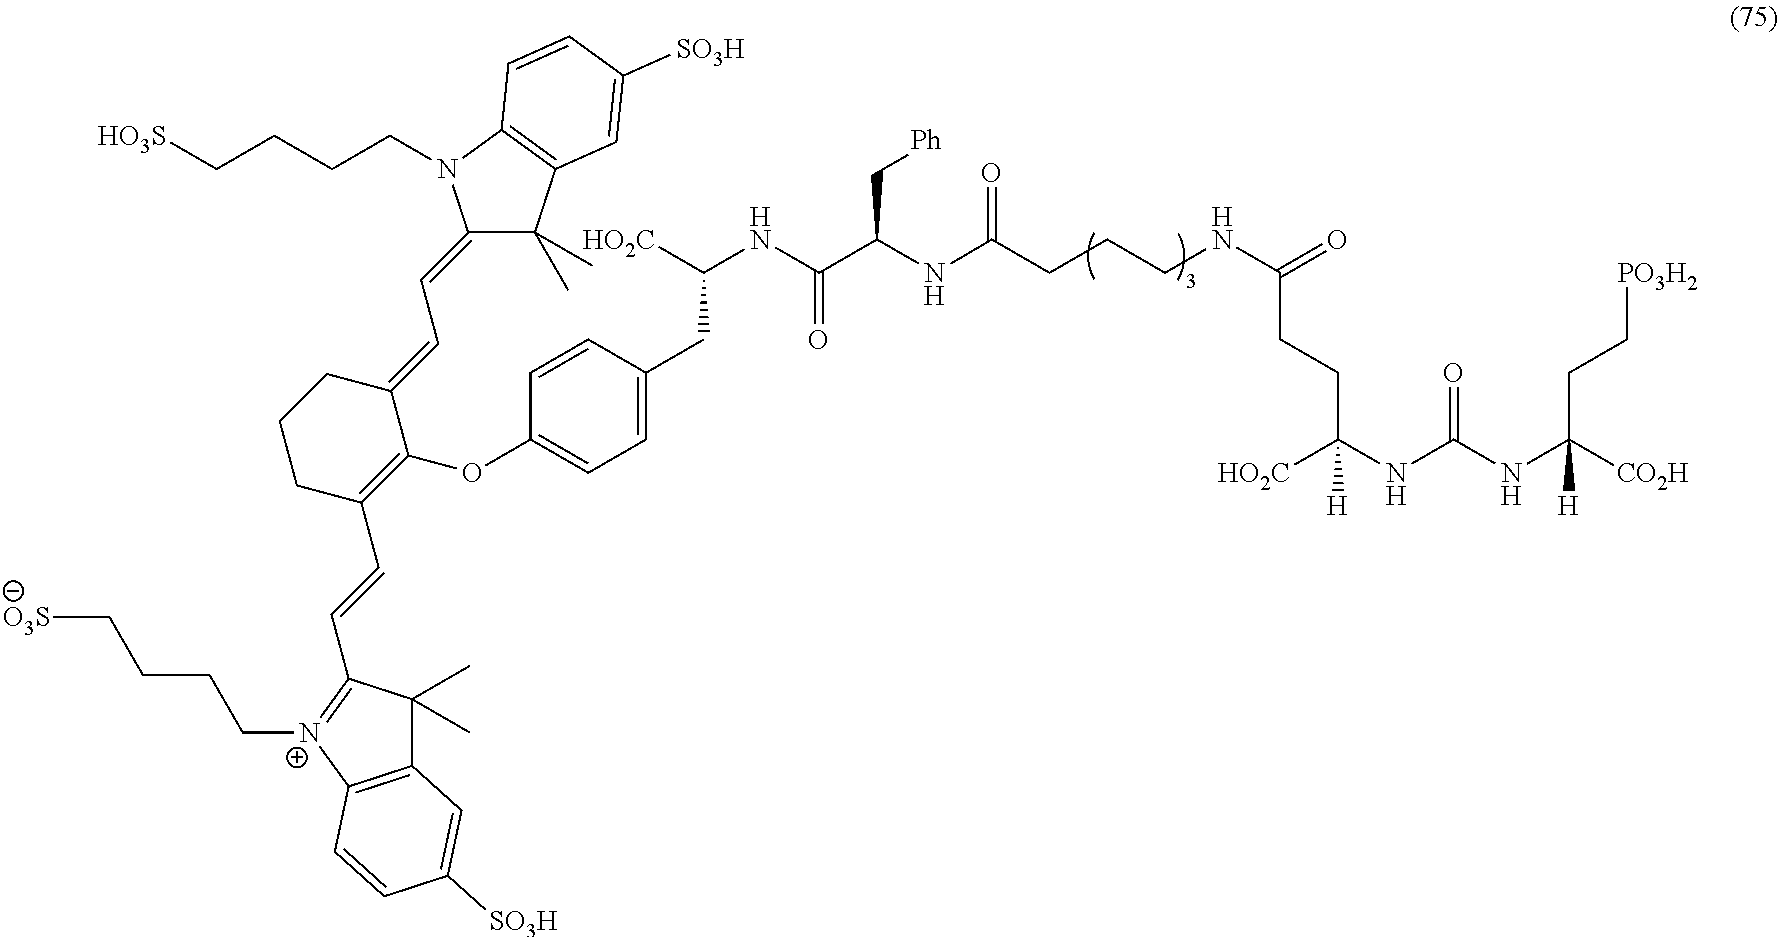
[PO3H2]CCC(NC(NC([HO2C])(CCC(=O)NCCCC(NC(C(NC(CC1=CC=C(OC2=C(C=CC3=[N+](CCCC[O3S])C4=C(C3(C)C)C=C([SO3H])C=C4)CCCC2=CC=C2C(C)(C)C3=C(N2CCCC[HO3S])C=CC([SO3H])=C3)C=C1)[HO2C])=O)C[Ph])=O)[H])=O)([CO2H])[H]
